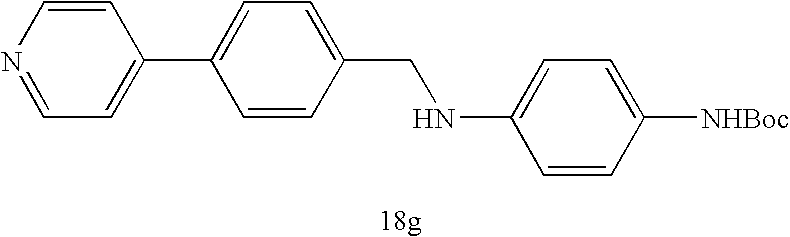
C1=CN=CC=C1C1=CC=C(CNC2=CC=C([NHBoc])C=C2)C=C1
